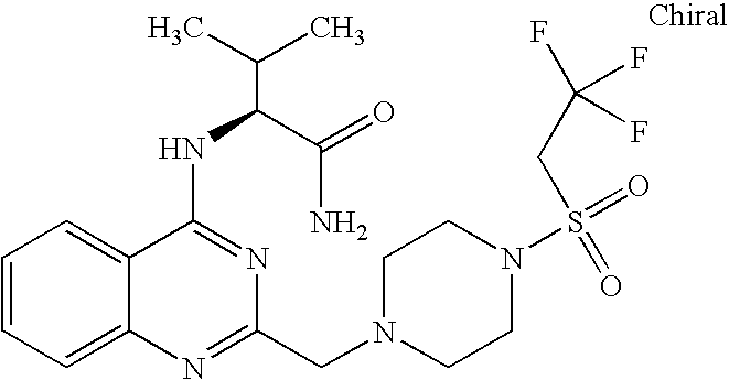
C1=CC=C2C(=C1)C(NC(C(N)=O)C(C)C)=NC(CN1CCN(S(=O)(CC(F)(F)F)=O)CC1)=N2
